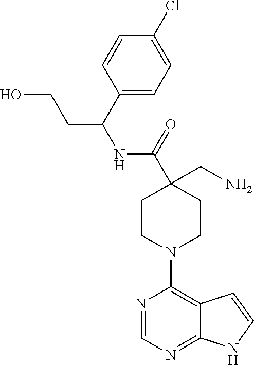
C1CN(C2=C3C(=NC=N2)NC=C3)CCC1(CN)C(NC(C1=CC=C(Cl)C=C1)CCO)=O
